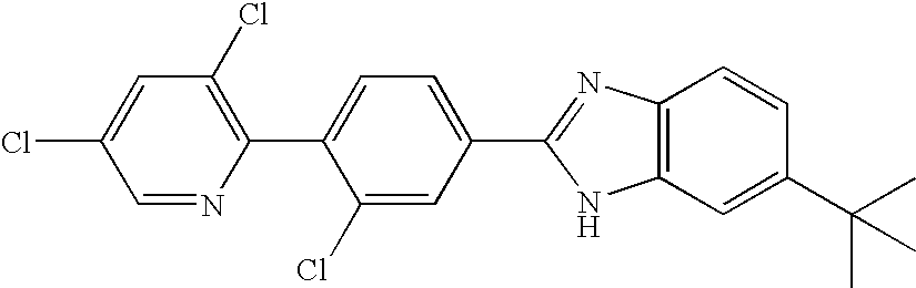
C1=NC(C2=CC=C(C3=NC4=C(C=C(C(C)(C)C)C=C4)N3)C=C2Cl)=C(Cl)C=C1Cl
